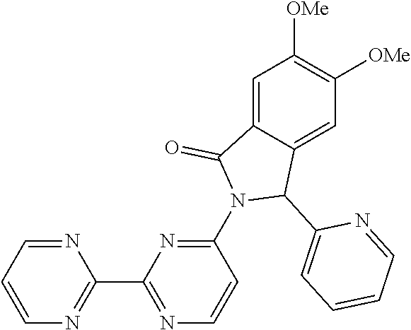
C1=C2C(=CC([OMe])=C1[OMe])C(C1=CC=CC=N1)N(C1=NC(C3=NC=CC=N3)=NC=C1)C2=O
